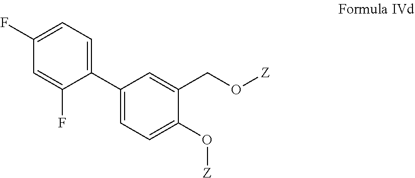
C1(C2=CC=C(F)C=C2F)=CC=C(O[Z])C(CO[Z])=C1
